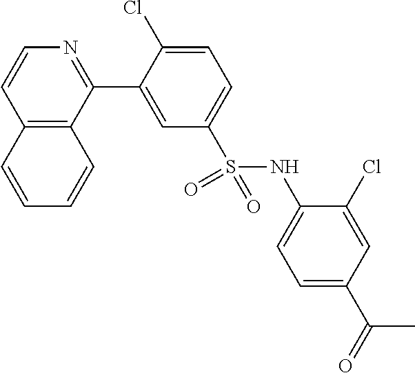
C12=C(C(C3=CC(S(NC4=CC=C(C(=O)C)C=C4Cl)(=O)=O)=CC=C3Cl)=NC=C1)C=CC=C2
